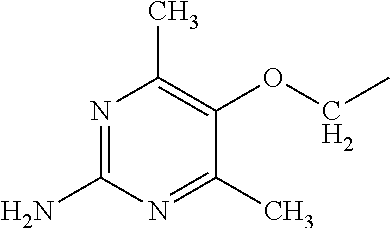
N1=C(N)N=C(C)C(OCC)=C1C
